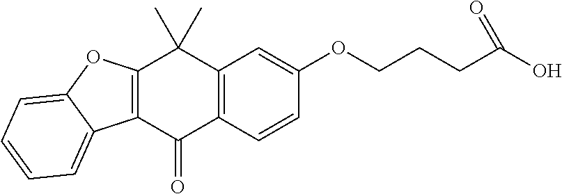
C12=C(C=CC(OCCCC(O)=O)=C1)C(=O)C1=C(C2(C)C)OC2=CC=CC=C12
